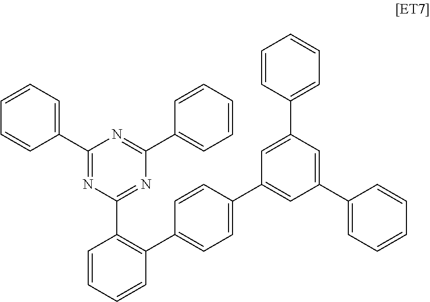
C1=CC(C2=CC=C(C3=CC(C4=CC=CC=C4)=CC(C4=CC=CC=C4)=C3)C=C2)=C(C2=NC(C3=CC=CC=C3)=NC(C3=CC=CC=C3)=N2)C=C1
